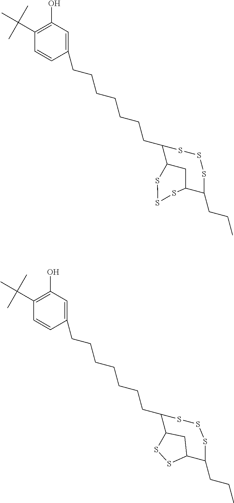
C1=CC(CCCCCCCC2C3CC(C(CCC)SSS2)SSS3)=CC(O)=C1C(C)(C)C.C1=CC(CCCCCCCC2SSSC(CCC)C3CC2SS3)=CC(O)=C1C(C)(C)C
